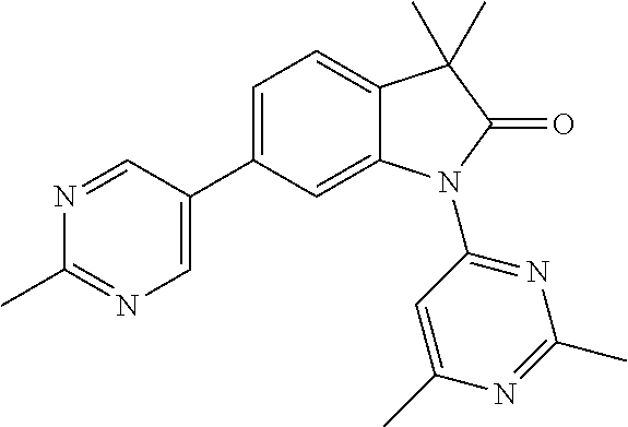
C1=C(C2=CN=C(C)N=C2)C=C2C(=C1)C(C)(C)C(=O)N2C1=NC(C)=NC(C)=C1
